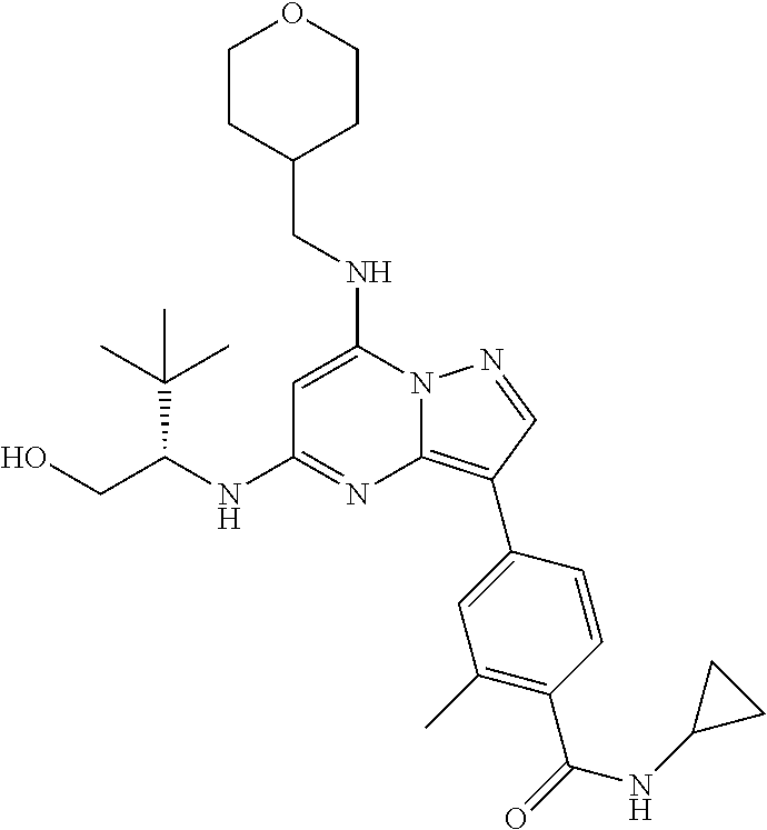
C(NC1=CC(NC(CO)C(C)(C)C)=NC2=C(C3=CC(C)=C(C(=O)NC4CC4)C=C3)C=NN12)C1CCOCC1
